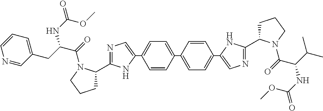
C1=CC(C2=CC=C(C3=CN=C(C4CCCN4C(=O)C(CC4=CC=CN=C4)NC(=O)OC)N3)C=C2)=CC=C1C1=CN=C(C2CCCN2C(=O)C(C(C)C)NC(OC)=O)N1
